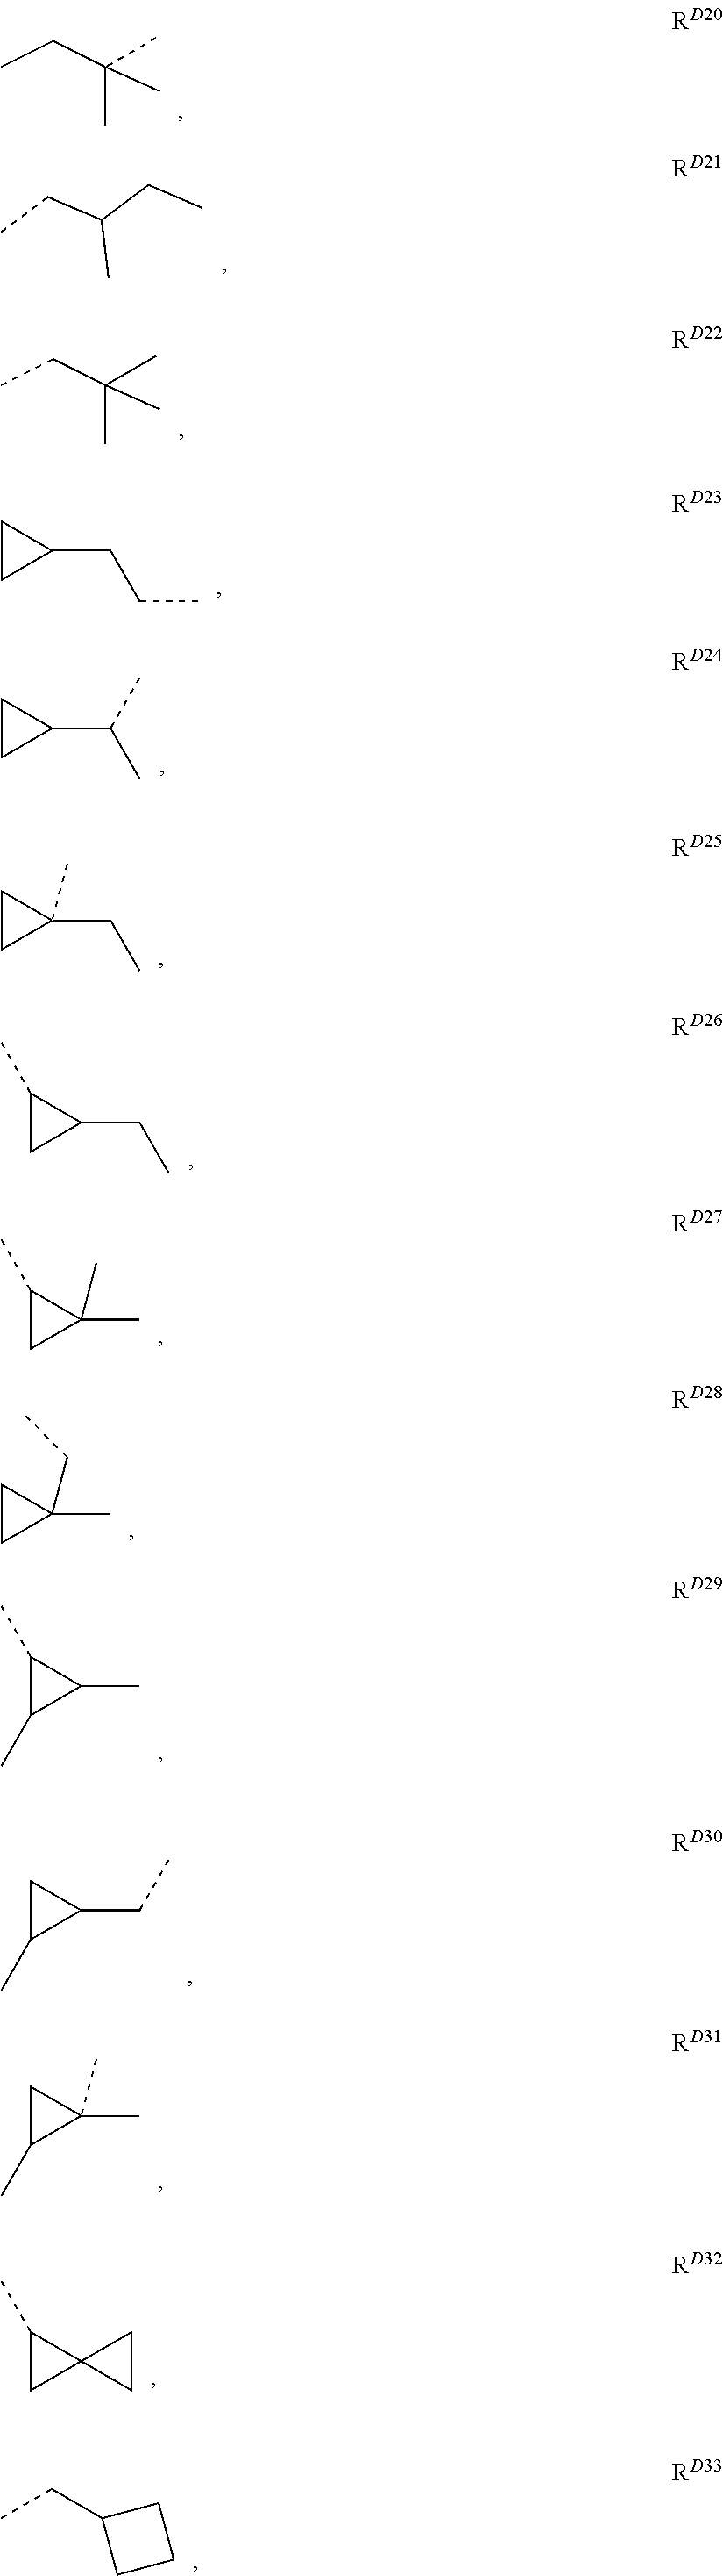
CCC(C)(C)C.C1(CCC)CC1.C1(C(C)C)CC1.C1(CC)(C)CC1.C1(CC)C(C)C1.C1(C)(C)C(C)C1.C1(C)(CC)CC1.C1(C)C(C)C1C.C1(CC)CC1C.C1(C)(C)CC1C.C12(C(C)C1)CC2.CCC1CCC1.CCC(C)(C)C.C(CC)(CC)C
